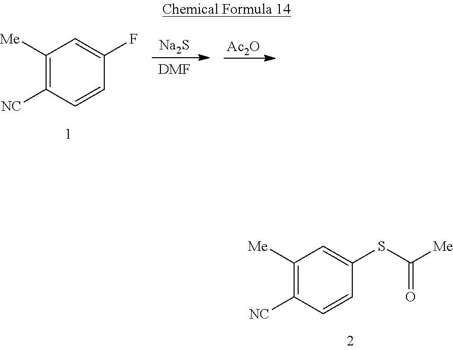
C1([Me])=C([NC])C=CC(F)=C1.[Na2S].[DMF].[Ac2O].C1([Me])=C([NC])C=CC(SC([Me])=O)=C1
